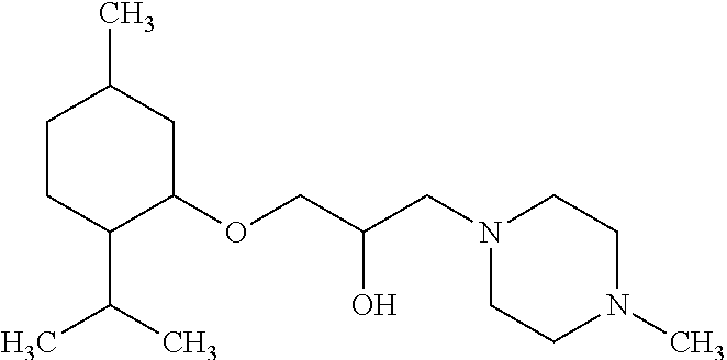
C1CC(C(C)C)C(OCC(O)CN2CCN(C)CC2)CC1C
